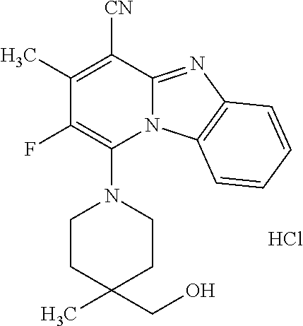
Cl.C1(C)=C([CN])C2=NC3=C(N2C(N2CCC(C)(CO)CC2)=C1F)C=CC=C3
